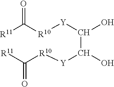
[R11]C([R10][Y]C(C([Y][R10]C([R11])=O)O)O)=O
